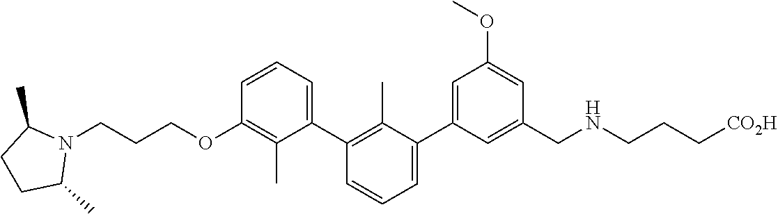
C1(OCCCN2C(C)CCC2C)=C(C)C(C2=C(C)C(C3=CC(OC)=CC(CNCCC[CO2H])=C3)=CC=C2)=CC=C1
